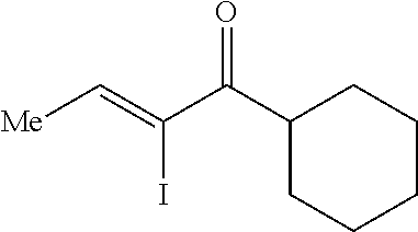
C1(C(C(=C[Me])I)=O)CCCCC1
